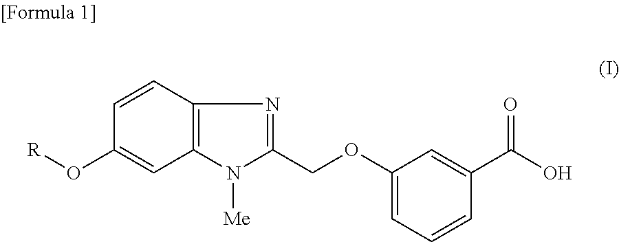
C1=CC2=C(C=C1O[R])N([Me])C(COC1=CC=CC(C(O)=O)=C1)=N2
